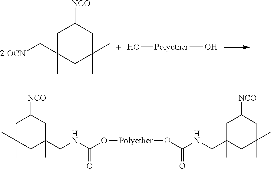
C1C(C[OCN])(C)CC(C)(C)CC1[NCO].O[Polyether]O.C1(CNC(O[Polyether]OC(NCC2(C)CC(C)(C)CC([NCO])C2)=O)=O)(C)CC([NCO])CC(C)(C)C1
